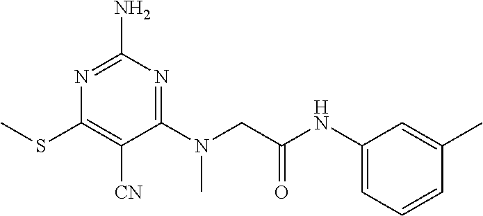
C1(N(CC(NC2=CC=CC(C)=C2)=O)C)=NC(N)=NC(SC)=C1[CN]
